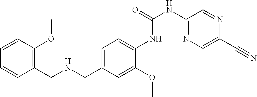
C1=CC=CC(OC)=C1CNCC1=CC=C(NC(NC2=NC=C(C#N)N=C2)=O)C(OC)=C1
